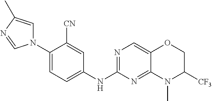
N1(C2=CC=C(NC3=NC=C4C(=N3)N(C)C([CF3])CO4)C=C2[CN])C=C(C)N=C1
